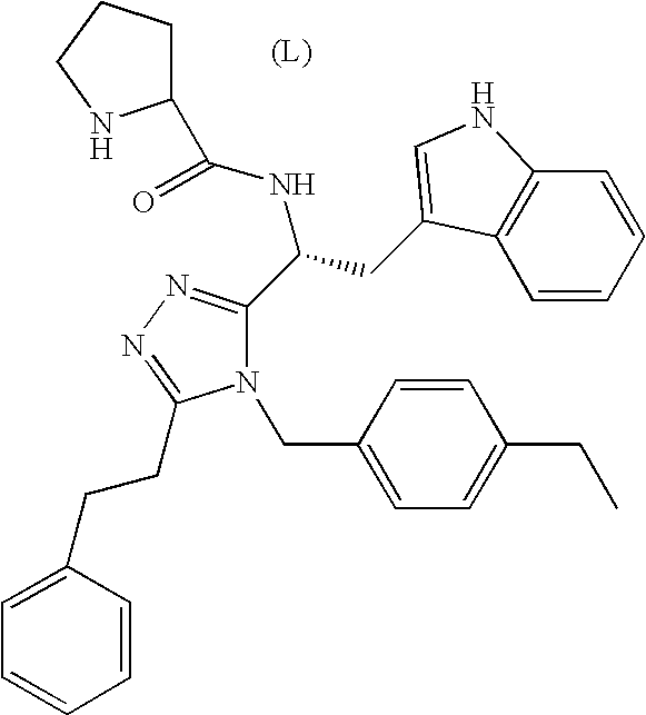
N1(CC2=CC=C(CC)C=C2)C(C(CC2=CNC3=C2C=CC=C3)NC(=O)C2CCCN2)=NN=C1CCC1=CC=CC=C1
